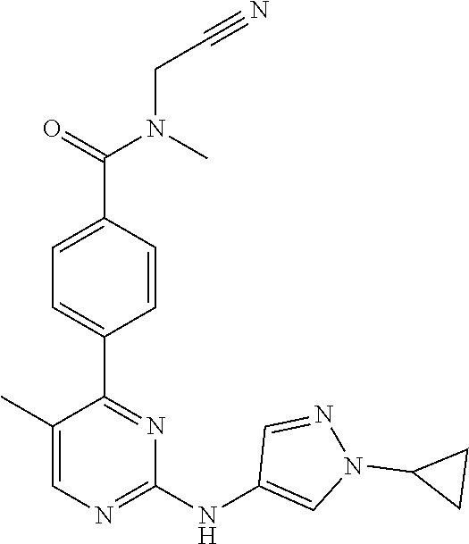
C1(C2=NC(NC3=CN(C4CC4)N=C3)=NC=C2C)=CC=C(C(N(CC#N)C)=O)C=C1
